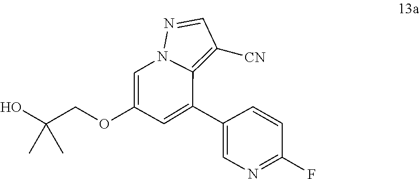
C1(OCC(O)(C)C)=CN2C(=C([CN])C=N2)C(C2=CN=C(F)C=C2)=C1
